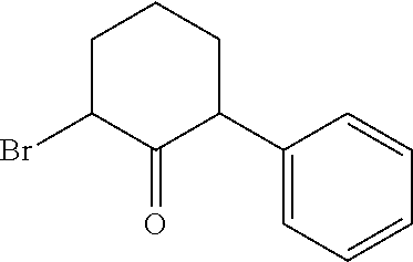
C1(C2CCCC(Br)C2=O)=CC=CC=C1
